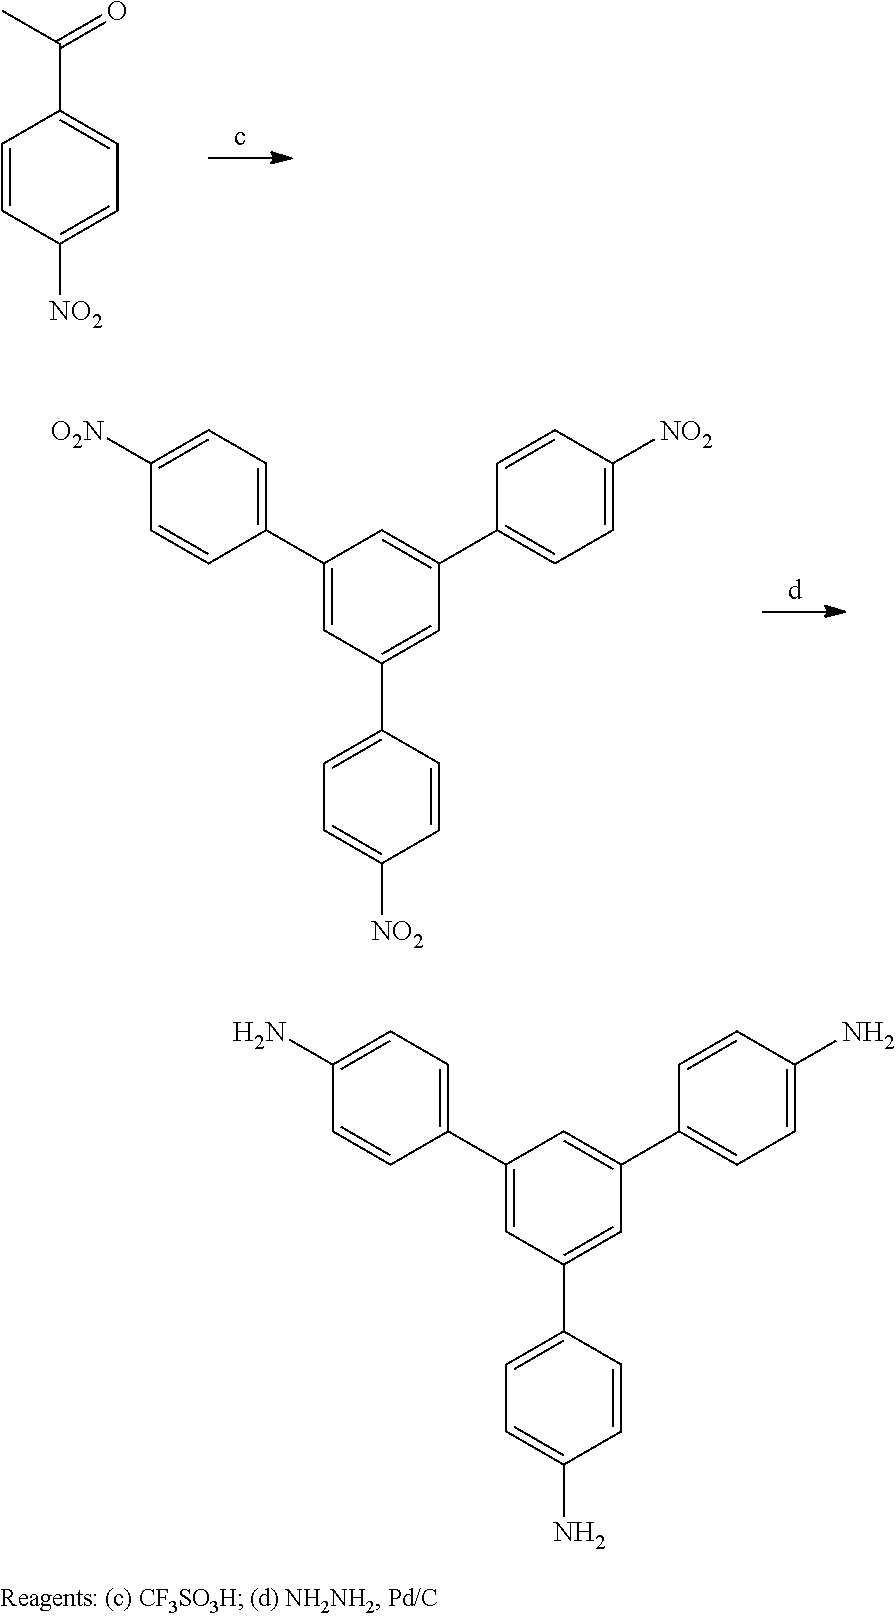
C1=CC([NO2])=CC=C1C(C)=O.C1(C2=CC=C([O2N])C=C2)=CC(C2=CC=C([NO2])C=C2)=CC(C2=CC=C([NO2])C=C2)=C1.C1(C2=CC=C(N)C=C2)=CC(C2=CC=C(N)C=C2)=CC(C2=CC=C(N)C=C2)=C1
